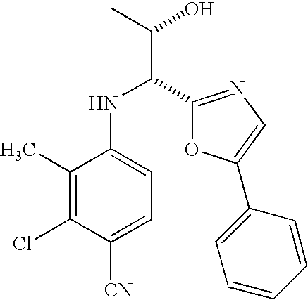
C1(C)=C(Cl)C([CN])=CC=C1NC(C(O)C)C1=NC=C(C2=CC=CC=C2)O1
